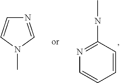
N1=CN(C)C=C1.C1=CC(NC)=NC=C1
